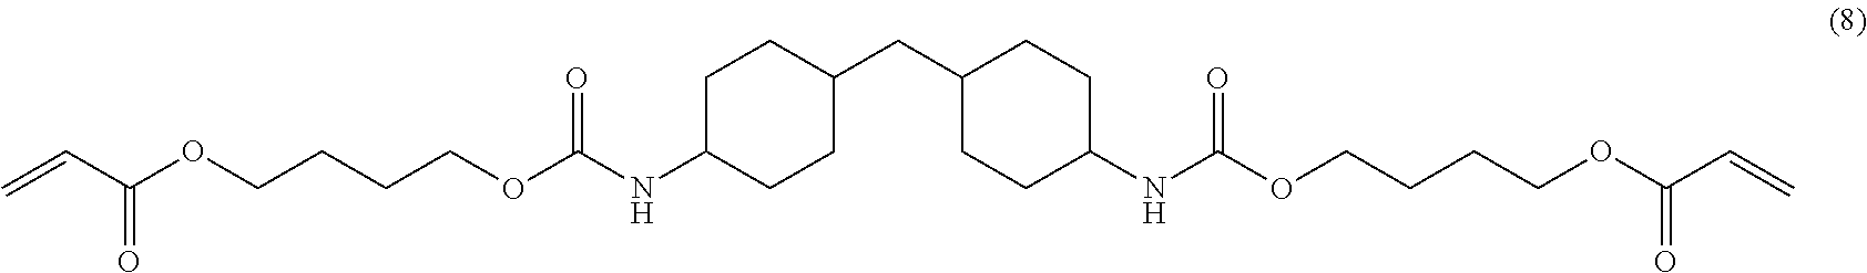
C=CC(OCCCCOC(NC1CCC(CC2CCC(NC(OCCCCOC(C=C)=O)=O)CC2)CC1)=O)=O
